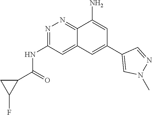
C1(C(=O)NC2=NN=C3C(=C2)C=C(C2=CN(C)N=C2)C=C3N)CC1F
